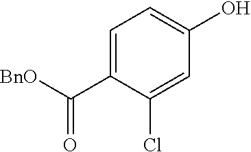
C1=C(C([BnO])=O)C(Cl)=CC(O)=C1
